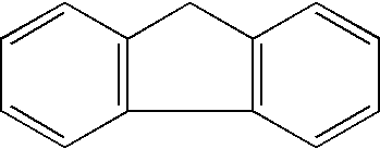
C1=CC=CC2=C1CC1=C2C=CC=C1
